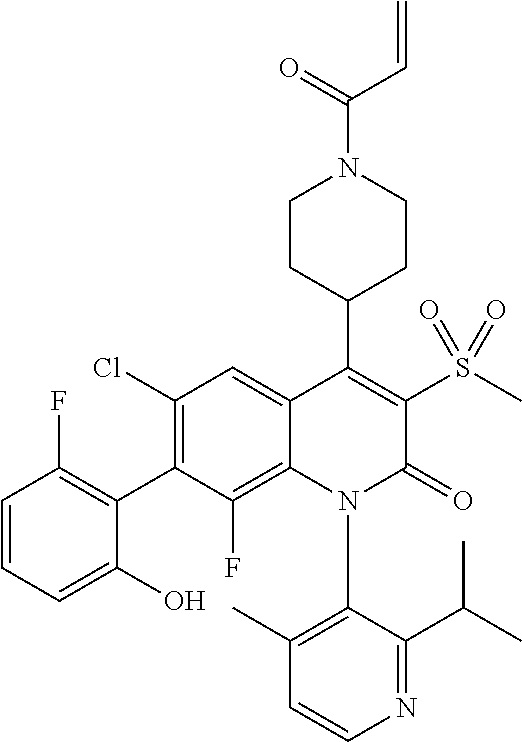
C1=CN=C(C(C)C)C(N2C(=O)C(S(C)(=O)=O)=C(C3CCN(C(=O)C=C)CC3)C3=CC(Cl)=C(C4=C(F)C=CC=C4O)C(F)=C23)=C1C
